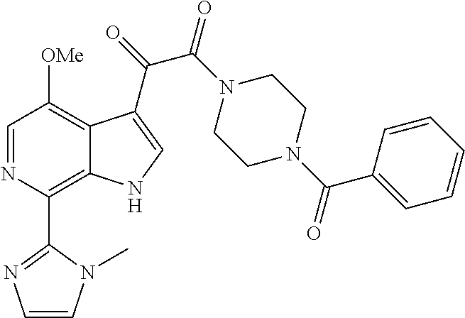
C1=NC(C2=NC=CN2C)=C2C(=C1[OMe])C(C(=O)C(N1CCN(C(C3=CC=CC=C3)=O)CC1)=O)=CN2
